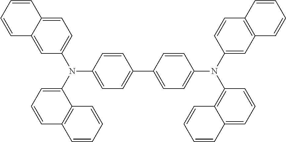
C1=C2C(=CC(N(C3=CC=CC4=C3C=CC=C4)C3=CC=C(C4=CC=C(N(C5=CC6=C(C=C5)C=CC=C6)C5=C6C(=CC=C5)C=CC=C6)C=C4)C=C3)=C1)C=CC=C2
